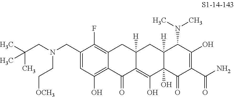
C1(CN(CC(C)(C)C)CC[OCH3])=CC(O)=C2C(=C1F)CC1([H])C(=C(O)C3(O)C([H])(C1)C(N(C)C)C(O)=C(C(N)=O)C3=O)C2=O
